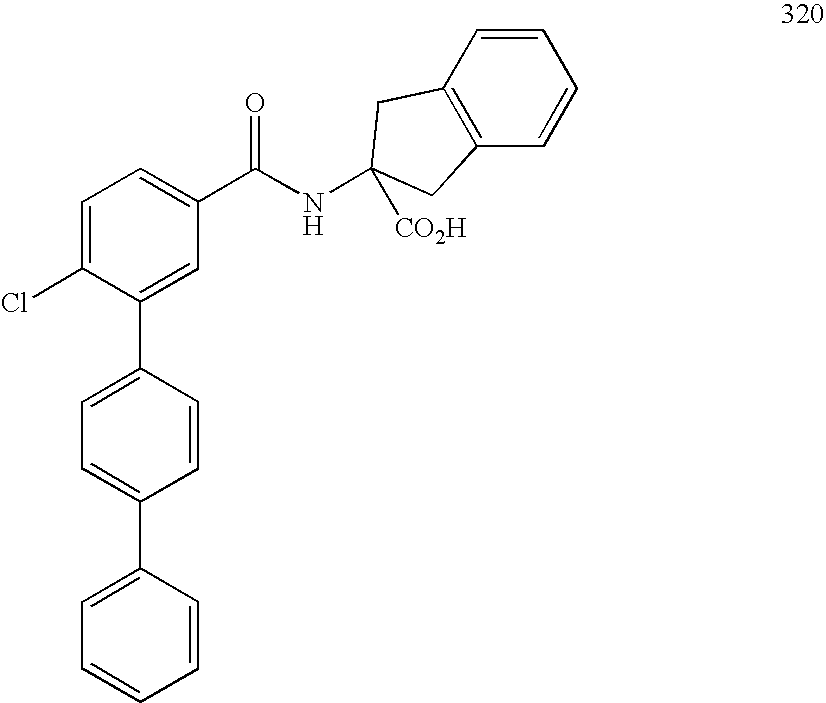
C1(C(=O)NC2([CO2H])CC3=C(C=CC=C3)C2)=CC=C(Cl)C(C2=CC=C(C3=CC=CC=C3)C=C2)=C1
